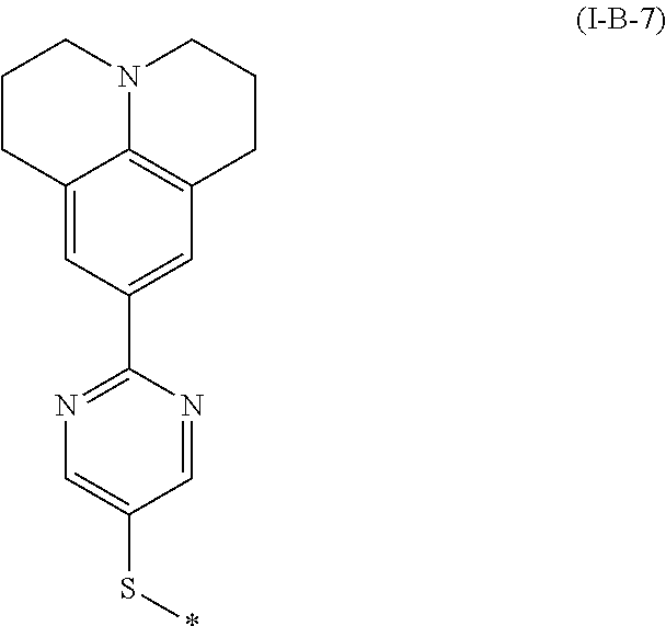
C1CC2=CC(C3=NC=C(S*)C=N3)=CC3=C2N(C1)CCC3
